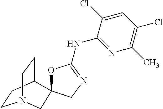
C1CC2CCN1CC21OC(NC2=NC(C)=C(Cl)C=C2Cl)=NC1
